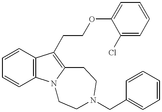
C1=CC2=C(C=C1)N1C(=C2CCOC2=CC=CC=C2Cl)CCN(CC2=CC=CC=C2)CC1
